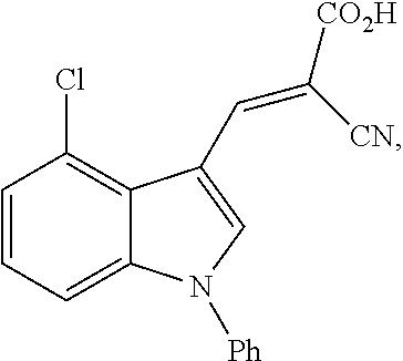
C1=CC=C2C(=C1Cl)C(C=C([CO2H])[CN])=CN2[Ph]
